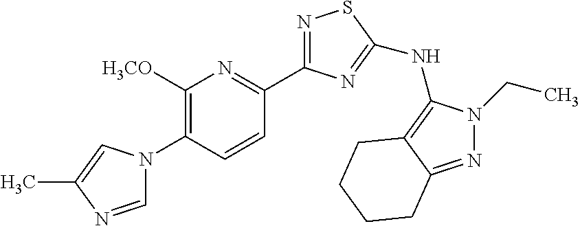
C1=NC(C)=CN1C1=C([H3CO])N=C(C2=NSC(NC3=C4C(=NN3CC)CCCC4)=N2)C=C1
